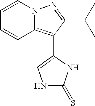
C1=CC2=C(C3=CNC(=S)N3)C(C(C)C)=NN2C=C1
